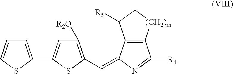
C1=C(C2=CC([R2O])=C(C=C3C4=C(C([R4])=N3)[(CH2)m]CC4[R5])S2)SC=C1
